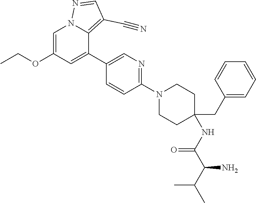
C1(N2CCC(CC3=CC=CC=C3)(NC(C(C(C)C)N)=O)CC2)=NC=C(C2=CC(OCC)=CN3C2=C(C#N)C=N3)C=C1
